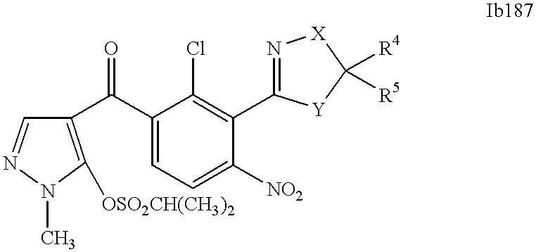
C1(C(C2=CC=C([NO2])C(C3=N[X]C([R4])([R5])[Y]3)=C2Cl)=O)=C([OSO2CH(CH3)2])N(C)N=C1
